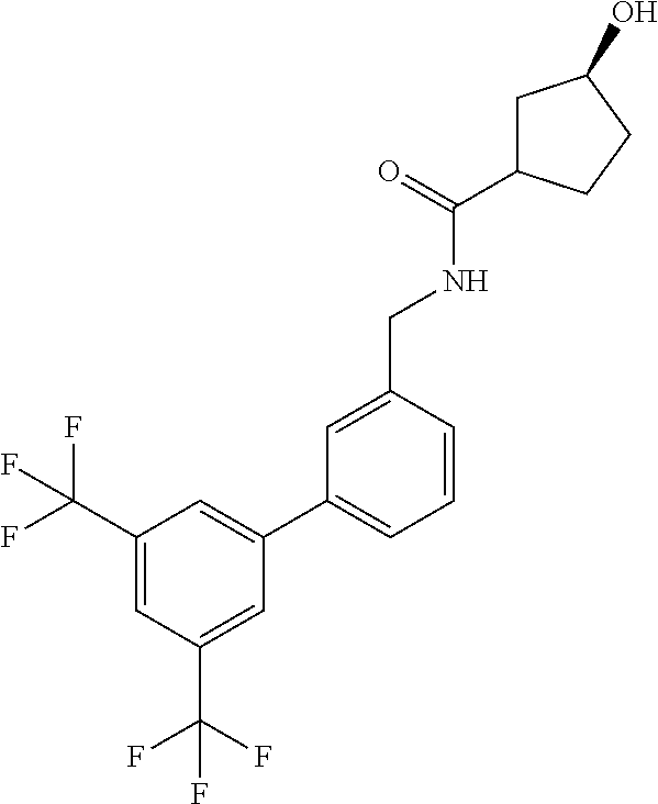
C1(C(F)(F)F)=CC(C(F)(F)F)=CC(C2=CC=CC(CNC(=O)C3CC(O)CC3)=C2)=C1
